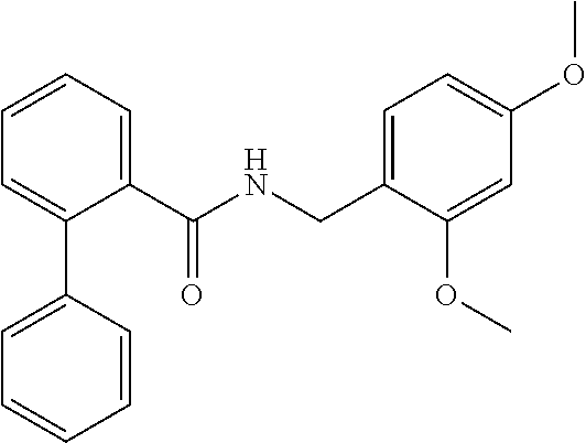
C1=CC=C(C(NCC2=CC=C(OC)C=C2OC)=O)C(C2=CC=CC=C2)=C1
